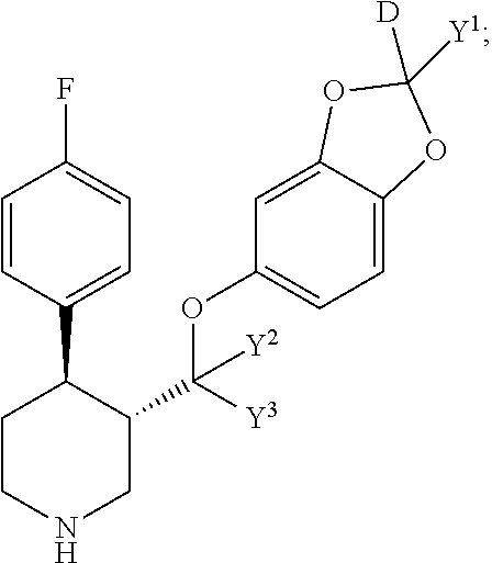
C1=CC(C2CCNCC2C(OC2=CC=C3C(=C2)OC([D])([Y1])O3)([Y3])[Y2])=CC=C1F
